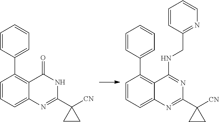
C1=CC(C2=C3C(=CC=C2)N=C(C2([CN])CC2)N=C3NCC2=NC=CC=C2)=CC=C1.C1=CC(C2=C3C(=CC=C2)N=C(C2([CN])CC2)NC3=O)=CC=C1
